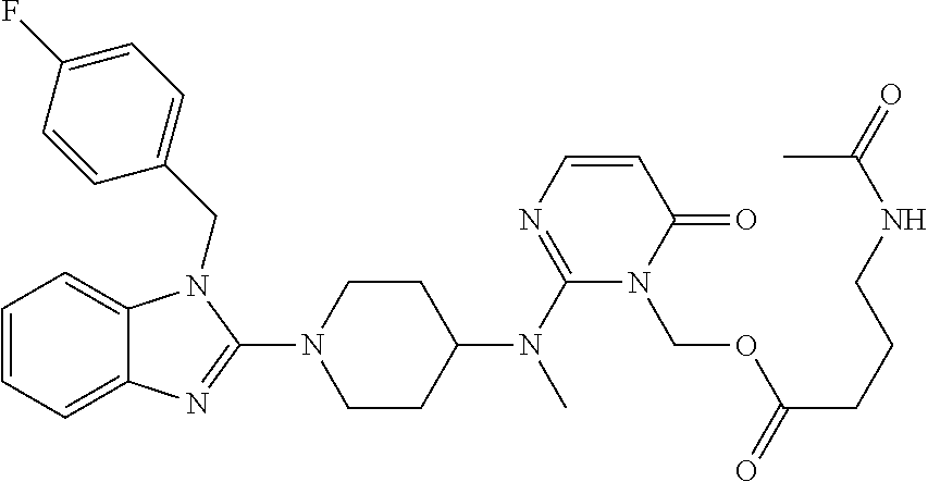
C1=CC=C2C(=C1)N(CC1=CC=C(F)C=C1)C(N1CCC(N(C3=NC=CC(=O)N3COC(CCCNC(=O)C)=O)C)CC1)=N2
